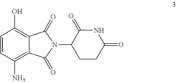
C1=CC(N)=C2C(=C1O)C(=O)N(C1CCC(=O)NC1=O)C2=O
